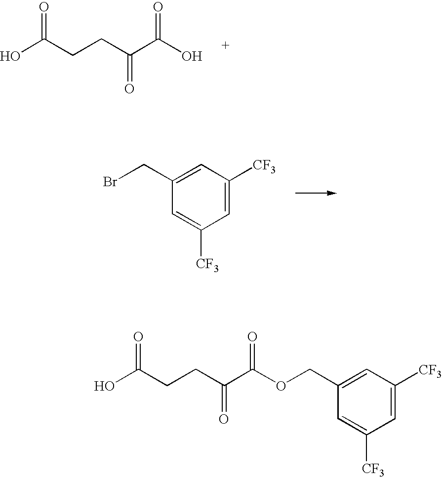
OC(CCC(C(O)=O)=O)=O.C1=C(CBr)C=C([CF3])C=C1[CF3].OC(CCC(C(OCC1=CC([CF3])=CC([CF3])=C1)=O)=O)=O
